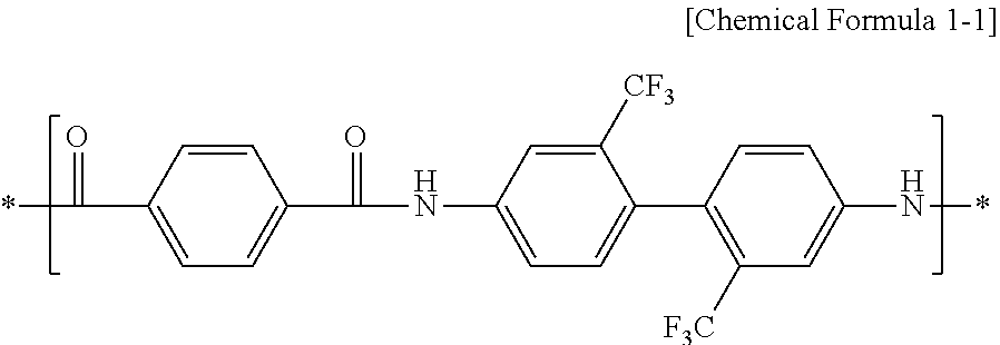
C1=CC(C(=O)*)=CC=C1C(=O)NC1=CC=C(C2=C([F3C])C=C(N*)C=C2)C([CF3])=C1
